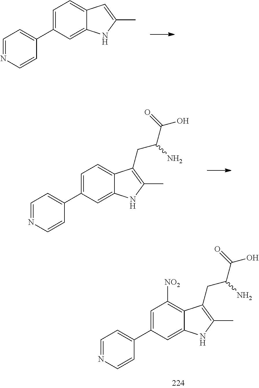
C1=C(C2=CC=NC=C2)C=C2C(=C1)C=C(C)N2.C1=C(C2=CC=NC=C2)C=C2C(=C1)C(CC(C(O)=O)N)=C(C)N2.C1=C(C2=CC=NC=C2)C=C2C(=C1[NO2])C(CC(C(O)=O)N)=C(C)N2
